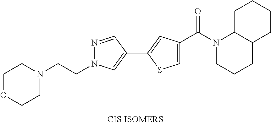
C1=C(C(N2CCCC3C2CCCC3)=O)C=C(C2=CN(CCN3CCOCC3)N=C2)S1
